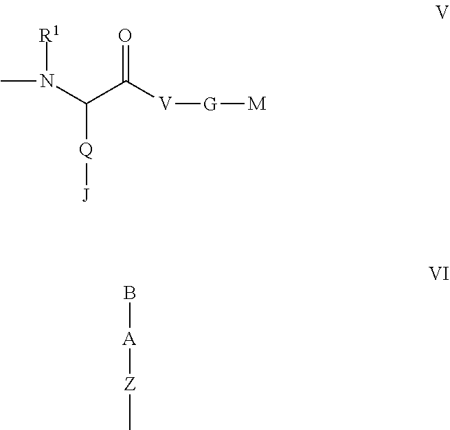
[J][Q]C(C([V][G][M])=O)N([R1])C.B[A][Z]C
